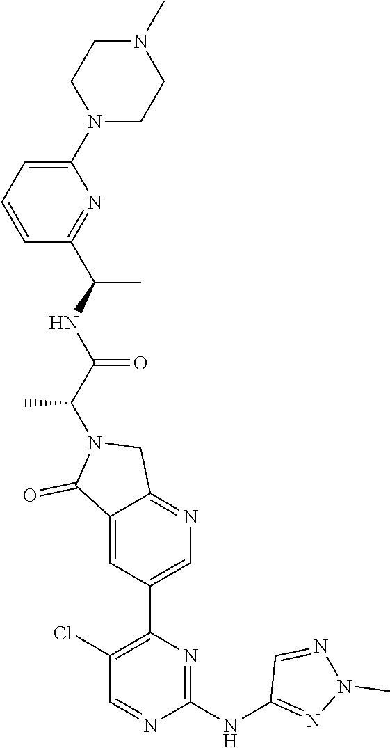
C1(NC2=NN(C)N=C2)=NC(C2=CN=C3C(=C2)C(=O)N(C(C(NC(C)C2=NC(N4CCN(C)CC4)=CC=C2)=O)C)C3)=C(Cl)C=N1
